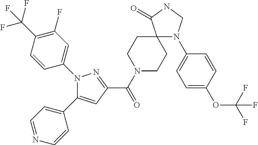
C(=O)(C1=NN(C2=CC(F)=C(C(F)(F)F)C=C2)C(C2=CC=NC=C2)=C1)N1CCC2(CC1)N(C1=CC=C(OC(F)(F)F)C=C1)CNC2=O
